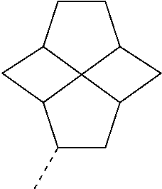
C1(C)CC2C34C1CC3CCC4C2
